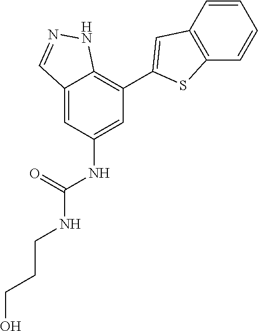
C12=CC(NC(NCCCO)=O)=CC(C3=CC4=C(S3)C=CC=C4)=C1NN=C2
